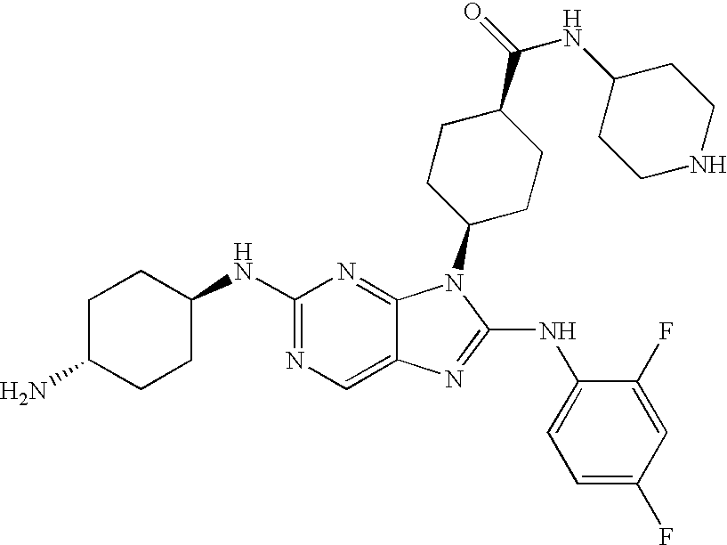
C1(NC2CCC(N)CC2)=NC=C2C(=N1)N(C1CCC(C(NC3CCNCC3)=O)CC1)C(NC1=CC=C(F)C=C1F)=N2
